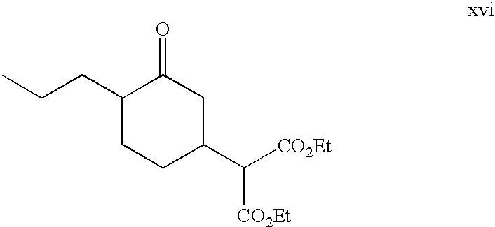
C1(CCC)CCC(C([CO2Et])[CO2Et])CC1=O
